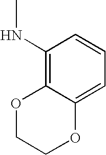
C1(NC)=C2C(=CC=C1)OCCO2
